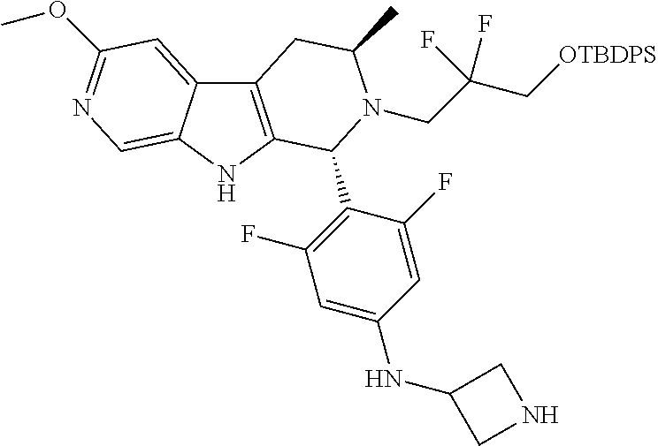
C12=C(NC3=CN=C(OC)C=C13)C(C1=C(F)C=C(NC3CNC3)C=C1F)N(CC(F)(C[OTBDPS])F)C(C)C2
